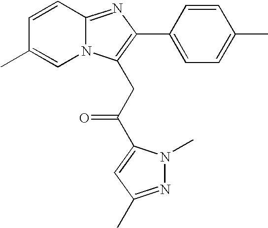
C1=CC2=NC(C3=CC=C(C)C=C3)=C(CC(=O)C3=CC(C)=NN3C)N2C=C1C
